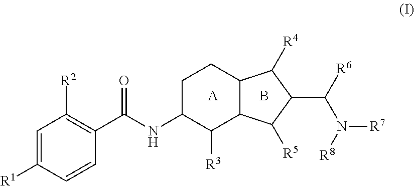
C1=C([R1])C=CC(C(NC2C([R3])C3C(CC2)C([R4])C(C([R6])N([R8])[R7])C3[R5])=O)=C1[R2].[A].B
